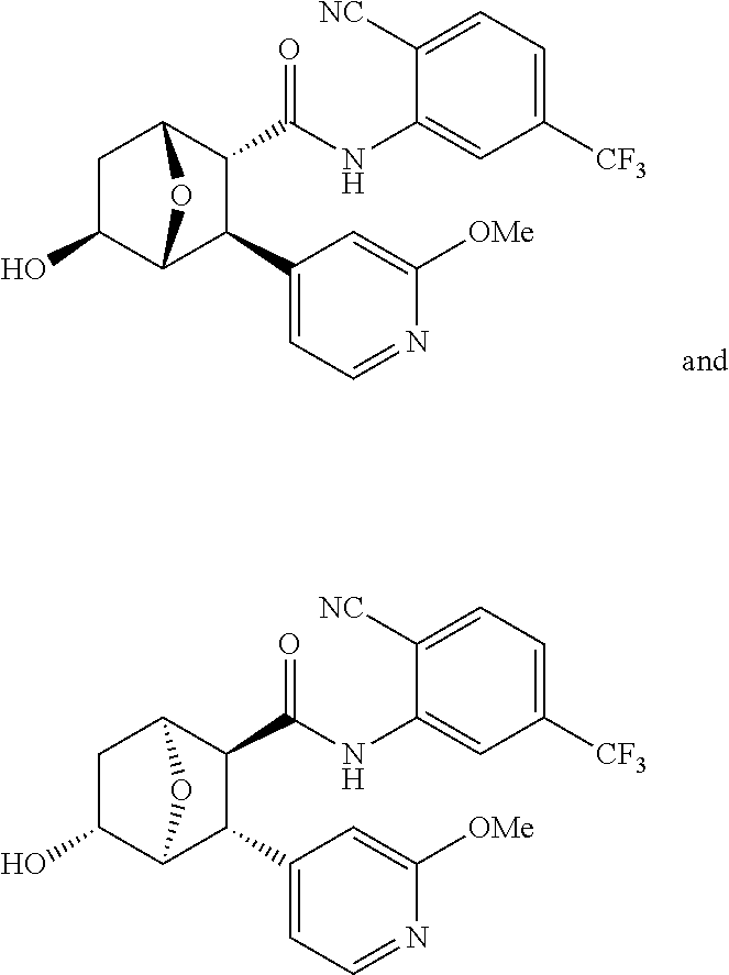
C1(O)C2C(C3=CC=NC([OMe])=C3)C(C(NC3=CC([CF3])=CC=C3[NC])=O)C(C1)O2.C1(O)C2C(C3=CC=NC([OMe])=C3)C(C(NC3=CC([CF3])=CC=C3[NC])=O)C(C1)O2
